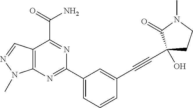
C12=C(N=C(C3=CC=CC(C#CC4(O)CCN(C)C4=O)=C3)N=C1C(=O)N)N(C)N=C2
